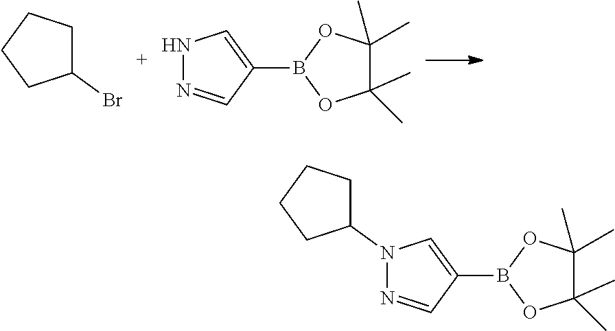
C1(Br)CCCC1.C1(C)(C)C(C)(C)OB(C2=CNN=C2)O1.C1(C)(C)C(C)(C)OB(C2=CN(C3CCCC3)N=C2)O1
